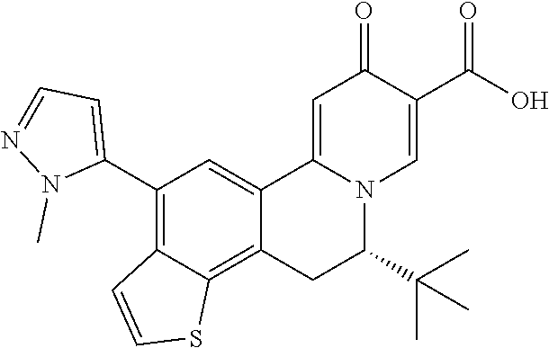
C12=CC(C3=CC=NN3C)=C3C(=C1CC(C(C)(C)C)N1C2=CC(=O)C(C(O)=O)=C1)SC=C3
